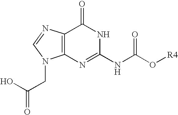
C12=C(N=C(NC(O[R4])=O)NC1=O)N(CC(O)=O)C=N2
